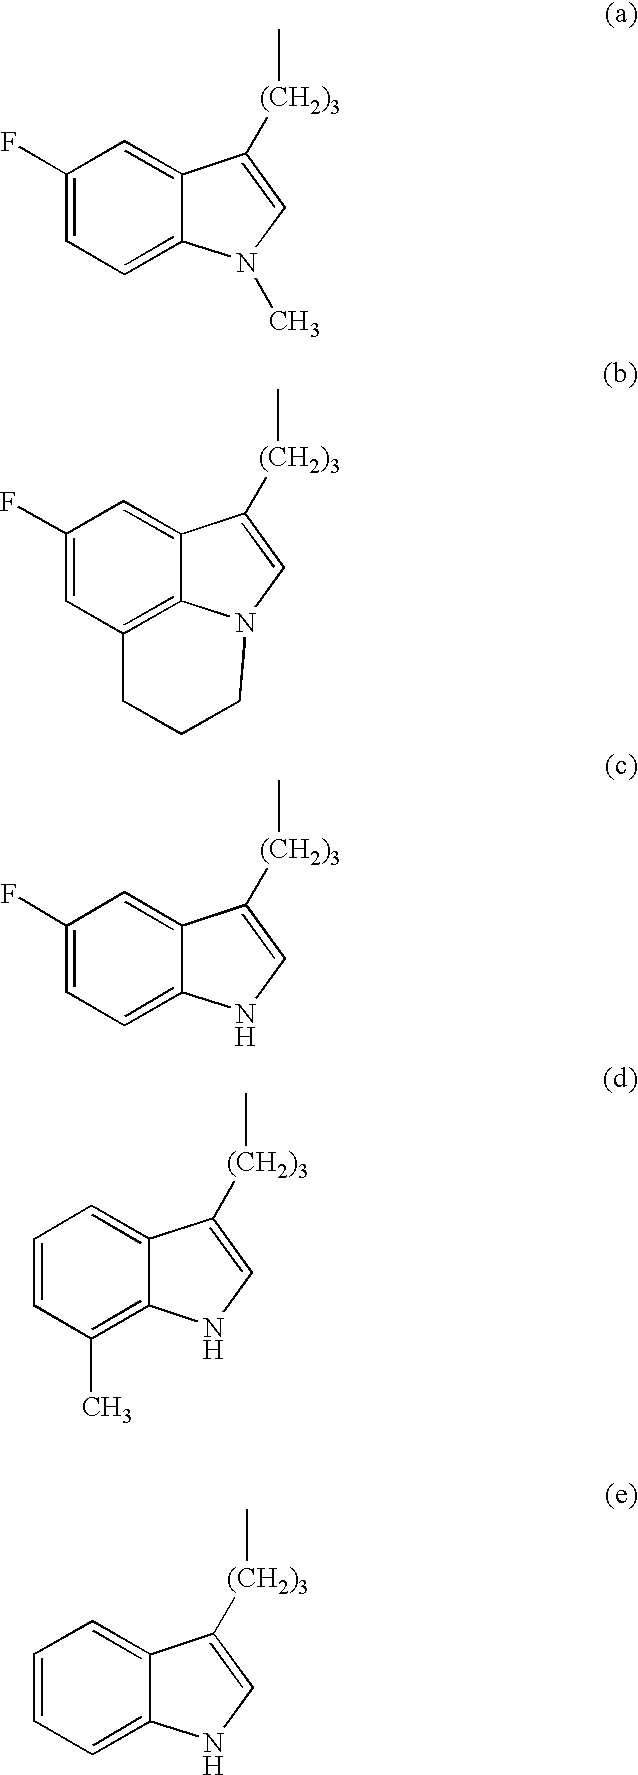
C1(F)=CC=C2C(=C1)C([(CH2)3]C)=CN2C.C1(F)=CC2=C3C(=C1)C([(CH2)3]C)=CN3CCC2.C1(F)=CC=C2C(=C1)C([(CH2)3]C)=CN2.C1=CC(C)=C2C(=C1)C([(CH2)3]C)=CN2.C1=CC=C2C(=C1)C([(CH2)3]C)=CN2
